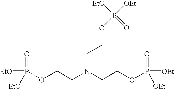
O(P(=O)([OEt])[OEt])CCN(CCOP([EtO])(=O)[EtO])CCOP(=O)([EtO])[OEt]
